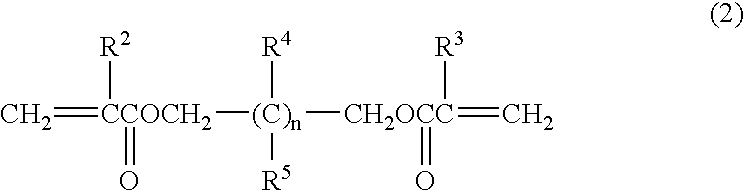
C=[CCOCH2]([R2])(=O)[(C)n]([CH2OCC](=C)(=O)[R3])([R4])[R5]
